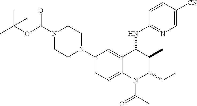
C1(N2CCN(C(OC(C)(C)C)=O)CC2)=CC=C2C(=C1)C(NC1=NC=C([CN])C=C1)C(C)C(CC)N2C(C)=O
